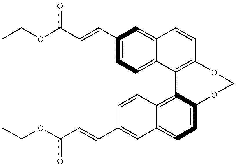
C1(C=CC(OCC)=O)=CC=C2C(=C1)C=CC1=C2C2=C3C(=CC=C2OCO1)C=C(C=CC(OCC)=O)C=C3
